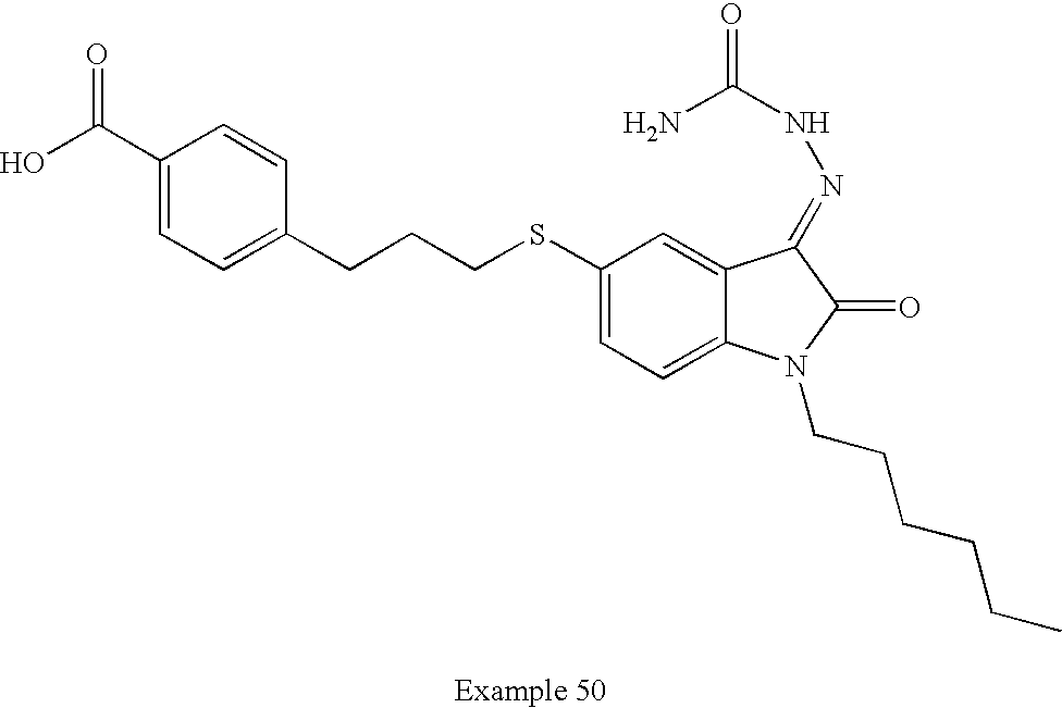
C1(C(O)=O)=CC=C(CCCSC2=CC=C3C(=C2)C(=NNC(=O)N)C(=O)N3CCCCCC)C=C1
